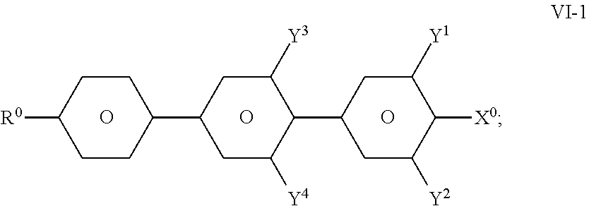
C1CC(C2CC([Y4])C(C3CC([Y2])C([X0])C([Y1])C3)C([Y3])C2)CCC1[R0].O.O.O
